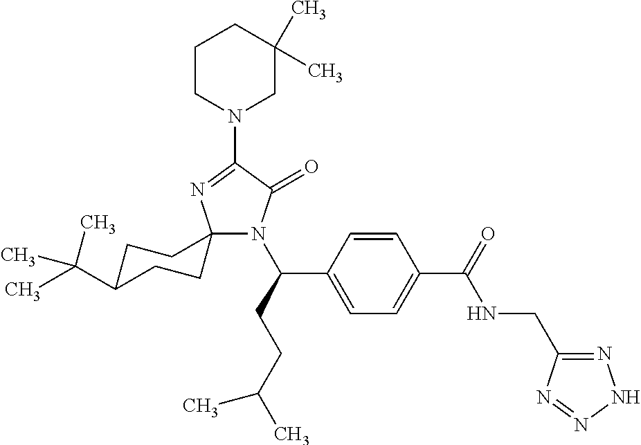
C12(N(C(C3=CC=C(C(=O)NCC4=NNN=N4)C=C3)CCC(C)C)C(=O)C(N3CC(C)(C)CCC3)=N1)CCC(C(C)(C)C)CC2
